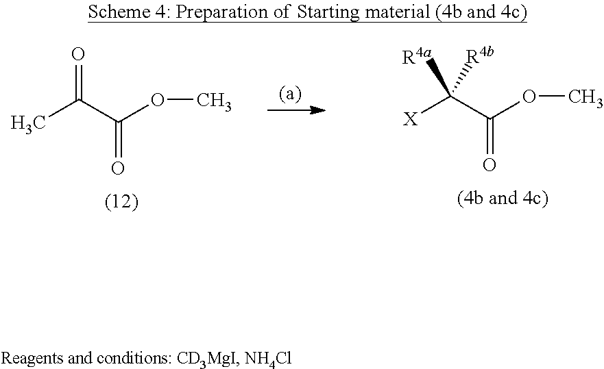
CC(C(OC)=O)=O.[X]C(C(OC)=O)([R4a])[R4b]
